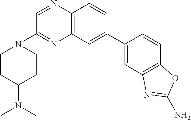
C1CC(N(C)C)CCN1C1=NC2=C(N=C1)C=CC(C1=CC3=C(C=C1)OC(N)=N3)=C2
